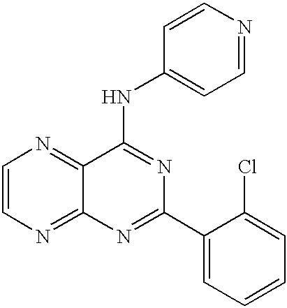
C1=CN=C2C(=N1)C(NC1=CC=NC=C1)=NC(C1=CC=CC=C1Cl)=N2
